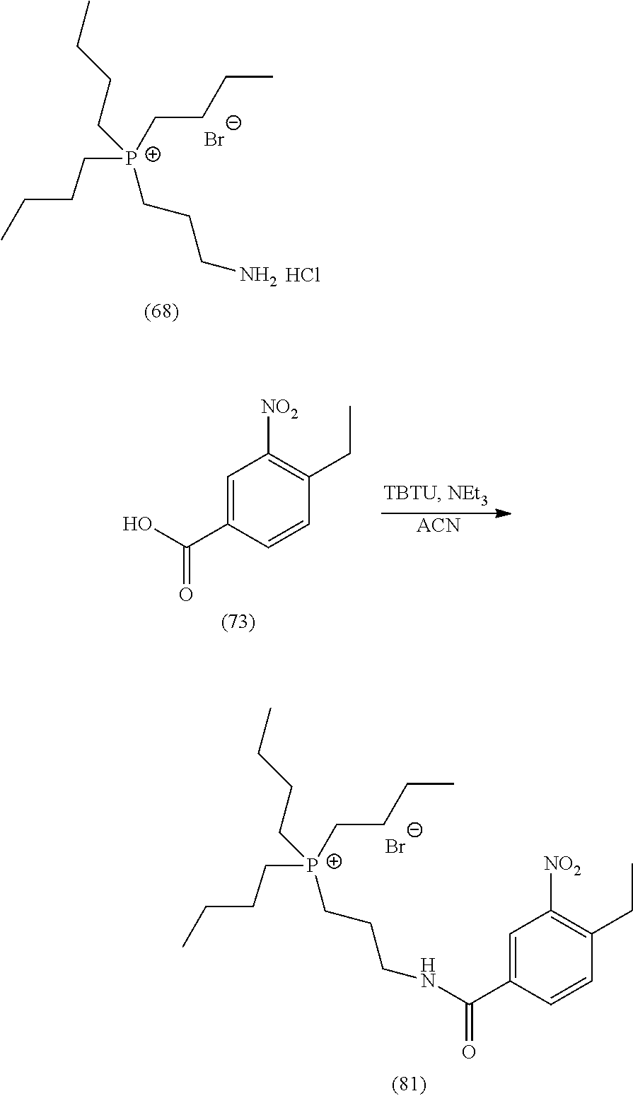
[P+](CCCC)(CCCN)(CCCC)CCCC.[Br-].Cl.[ACN].C1=C(C(O)=O)C=CC(CC)=C1[NO2].[P+](CCCC)(CCCNC(C1=CC([NO2])=C(CC)C=C1)=O)(CCCC)CCCC.[Br-]
